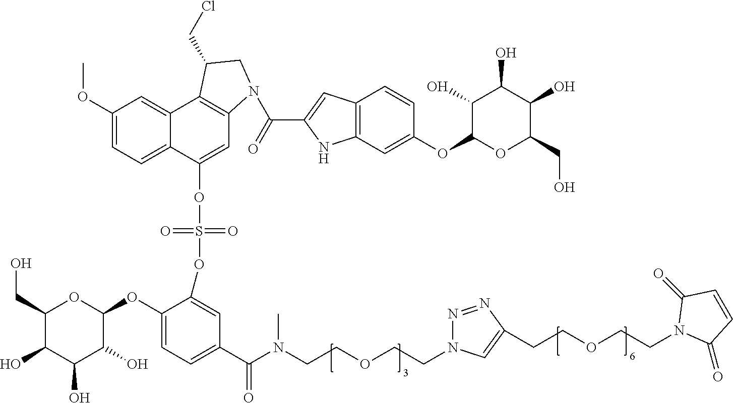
C1(CO)C(O)C(O)C(O)C(OC2=CC=C(C(N(CCOCCN3N=NC(CCOCCN4C(=O)C=CC4=O)=C3)C)=O)C=C2OS(=O)(=O)OC2=CC3=C(C4=CC(OC)=CC=C24)C(CCl)CN3C(=O)C2=CC3=C(C=C(OC4C(O)C(O)C(O)C(CO)O4)C=C3)N2)O1
